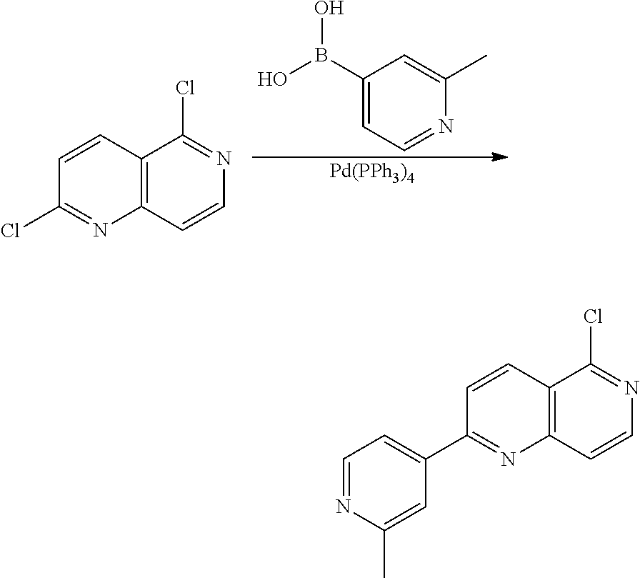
C12=C(C=CN=C1Cl)N=C(Cl)C=C2.C1(B(O)O)=CC=NC(C)=C1.[Pd(PPh3)4].C12=C(C=CN=C1Cl)N=C(C1=CC=NC(C)=C1)C=C2
